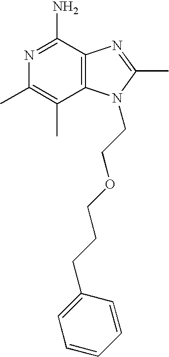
N1=C(N)C2=C(C(C)=C1C)N(CCOCCCC1=CC=CC=C1)C(C)=N2
